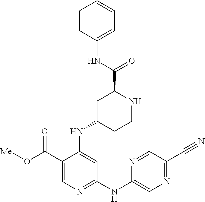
C1(C(O[Me])=O)=CN=C(NC2=CN=C(C#N)C=N2)C=C1NC1CCNC(C(NC2=CC=CC=C2)=O)C1
